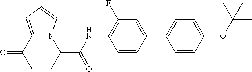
C1CC(C(NC2=C(F)C=C(C3=CC=C(OC(C)(C)C)C=C3)C=C2)=O)N2C(=CC=C2)C1=O
